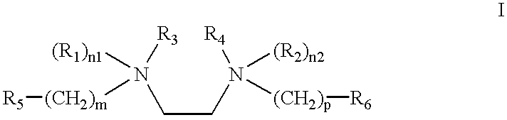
C(CN([R4])([(R2)n2])[(CH2)p][R6])N([R3])([(R1)n1])[(CH2)m][R5]
